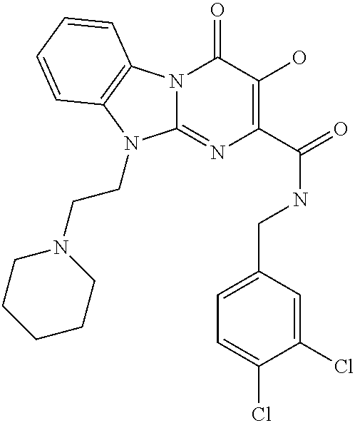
N12C(=NC(C(=O)NCC3=CC=C(Cl)C(Cl)=C3)=C(O)C1=O)N(CCN1CCCCC1)C1=C2C=CC=C1
